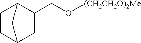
C1(CO[(CH2CH2O)2Me])C2C=CC(C1)C2
